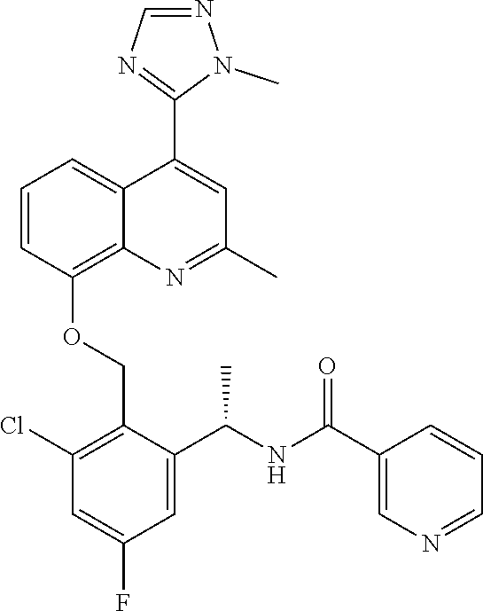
C1=CC(OCC2=C(Cl)C=C(F)C=C2C(NC(C2=CN=CC=C2)=O)C)=C2C(=C1)C(C1=NC=NN1C)=CC(C)=N2
